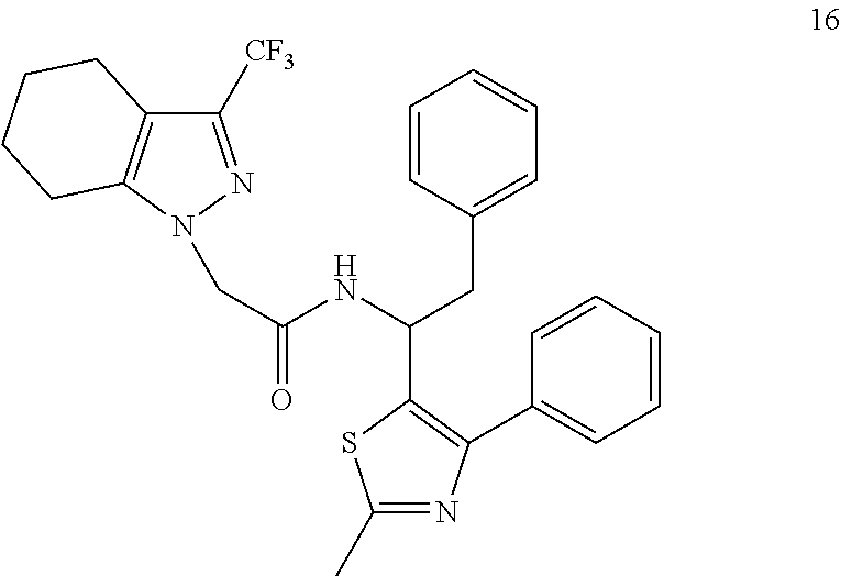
C1([CF3])=NN(CC(=O)NC(CC2=CC=CC=C2)C2=C(C3=CC=CC=C3)N=C(C)S2)C2=C1CCCC2
